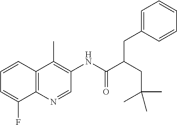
C12=C(N=CC(NC(C(CC(C)(C)C)CC3=CC=CC=C3)=O)=C1C)C(F)=CC=C2
